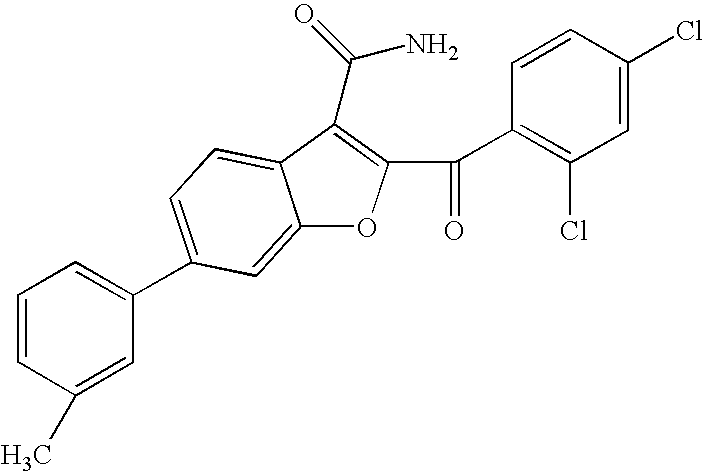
C12=CC(C3=CC=CC(C)=C3)=CC=C1C(C(N)=O)=C(C(=O)C1=C(Cl)C=C(Cl)C=C1)O2
